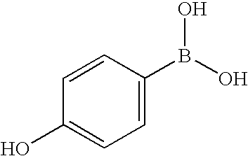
C1=CC(O)=CC=C1B(O)O
